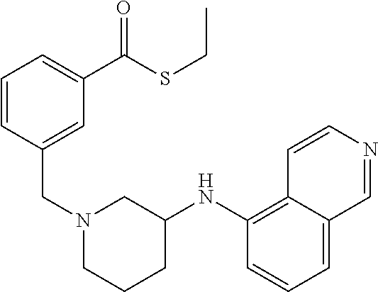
C1=C2C(=C(NC3CN(CC4=CC(C(SCC)=O)=CC=C4)CCC3)C=C1)C=CN=C2
